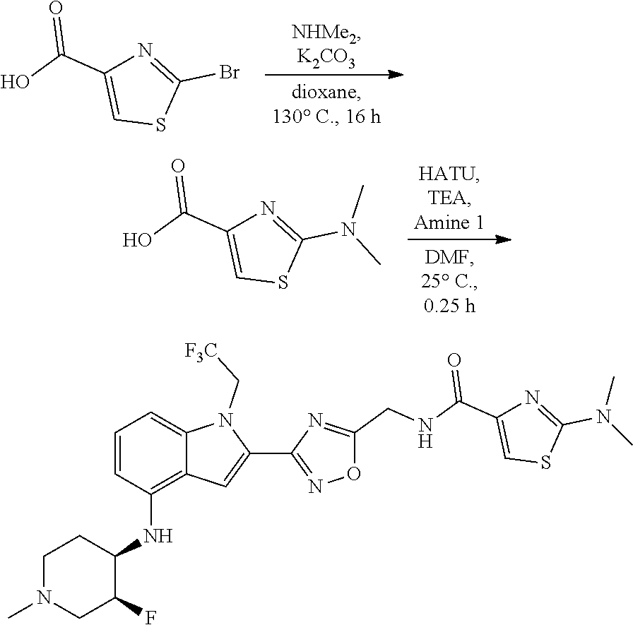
C1(N(C)C)=NC(C(O)=O)=CS1.C1(Br)=NC(C(O)=O)=CS1.C1=C(C(=O)NCC2=NC(C3=CC4=C(NC5C(F)CN(C)CC5)C=CC=C4N3C[F3C])=NO2)N=C(N(C)C)S1
